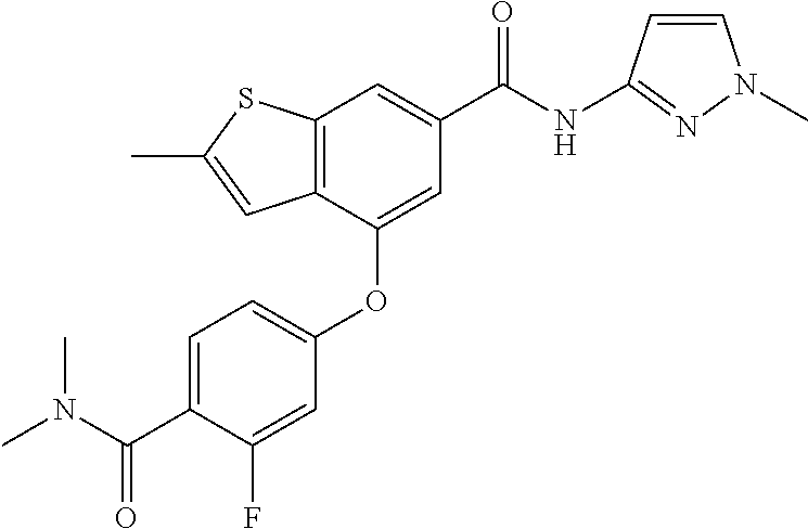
C12=C(C(OC3=CC=C(C(N(C)C)=O)C(F)=C3)=CC(C(NC3=NN(C)C=C3)=O)=C1)C=C(C)S2
